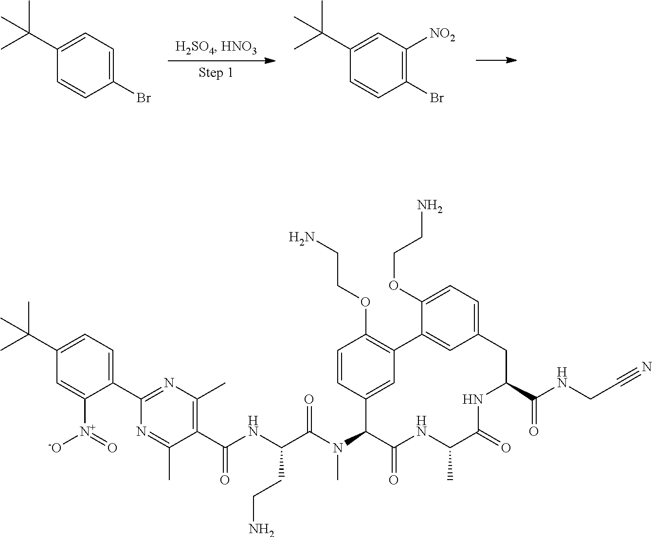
C1(C(C)(C)C)=CC=C(Br)C=C1.C1(C(C)(C)C)=CC([NO2])=C(Br)C=C1.C1(C2=NC(C)=C(C(NC(C(N(C3C(=O)NC(C)C(=O)NC(C(NCC#N)=O)CC4=CC=C(OCCN)C(=C4)C4=C(OCCN)C=CC3=C4)C)=O)CCN)=O)C(C)=N2)=CC=C(C(C)(C)C)C=C1[N+](=O)[-O]
